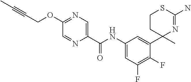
C1(OCC#CC)=NC=C(C(NC2=CC(F)=C(F)C(C3(C)N=C(N)SCC3)=C2)=O)N=C1
